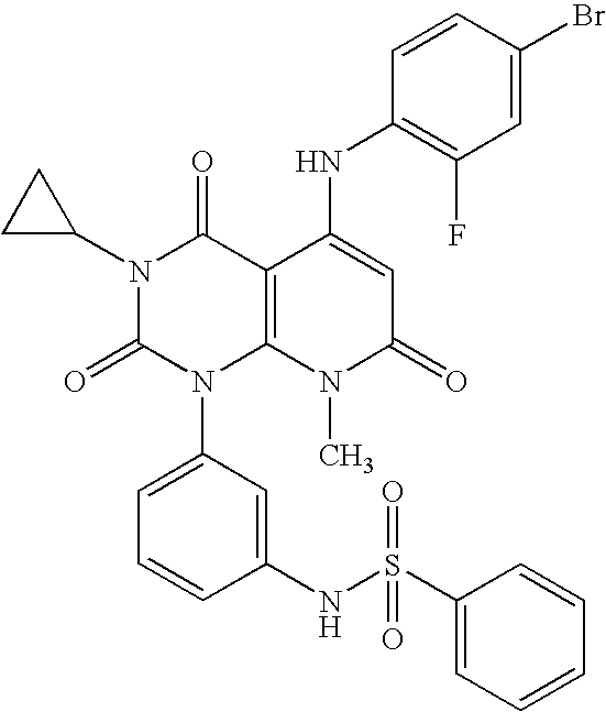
N1(C2CC2)C(=O)N(C2=CC=CC(NS(C3=CC=CC=C3)(=O)=O)=C2)C2=C(C1=O)C(NC1=C(F)C=C(Br)C=C1)=CC(=O)N2C
